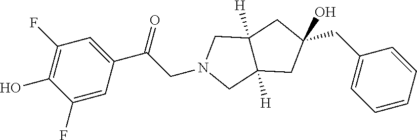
C1(CC2=CC=CC=C2)(O)CC2([H])C([H])(CN(CC(C3=CC(F)=C(O)C(F)=C3)=O)C2)C1
